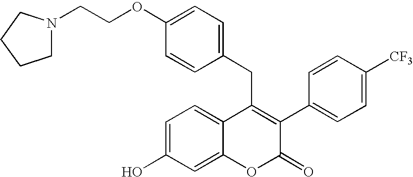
C(COC1=CC=C(CC2=C(C3=CC=C([CF3])C=C3)C(=O)OC3=CC(O)=CC=C23)C=C1)N1CCCC1
